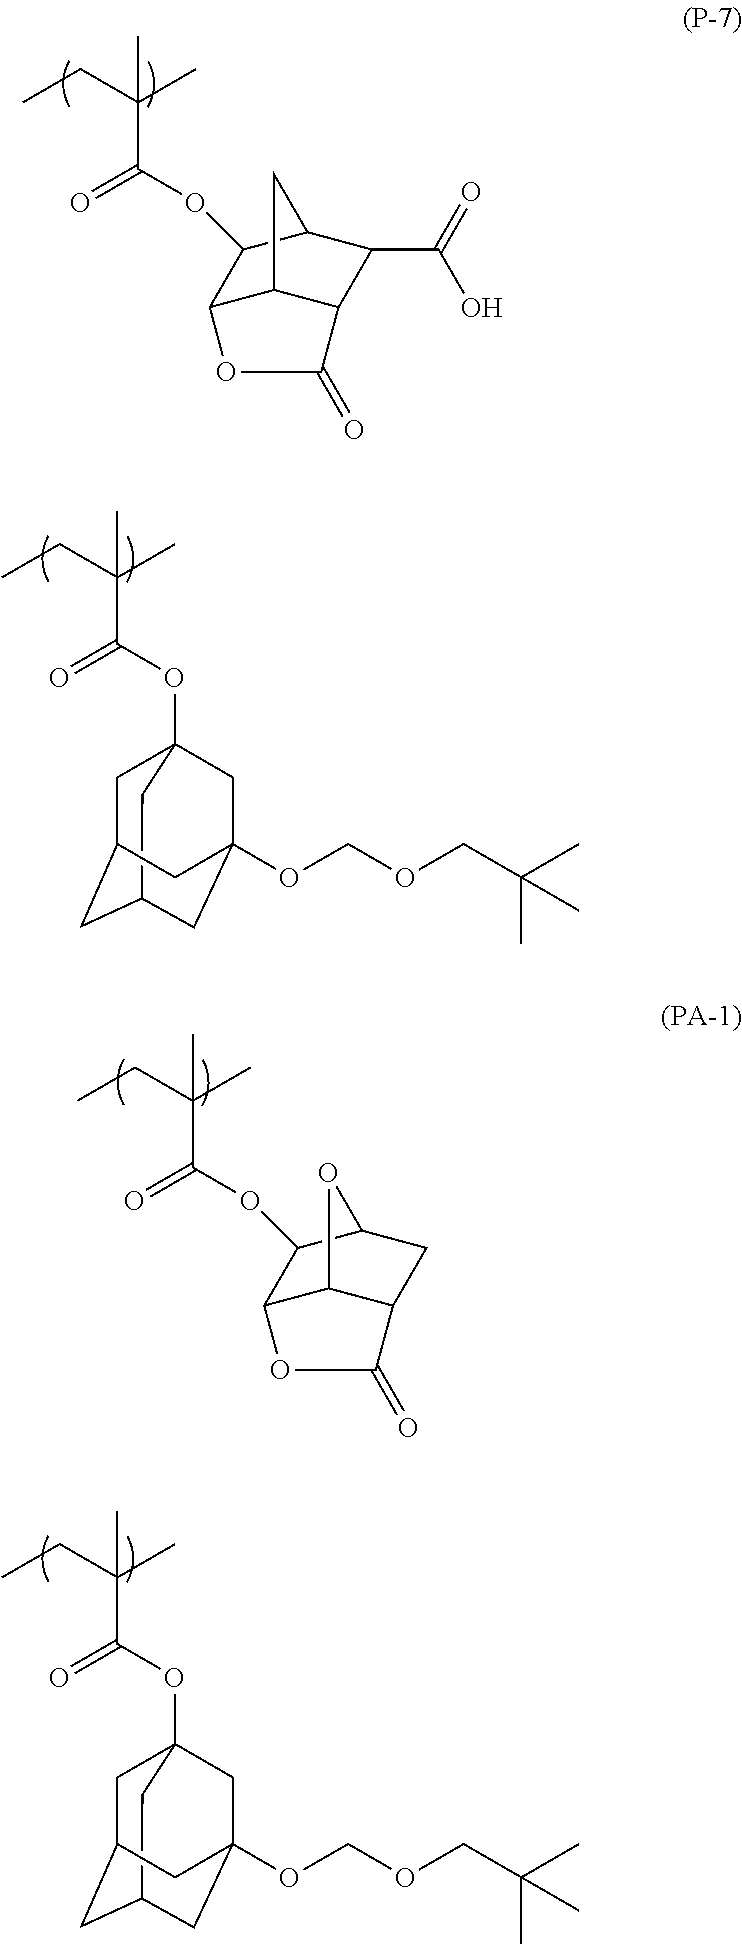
C(C(OC1C2C3C(C(C(=O)O)C1C3)C(=O)O2)=O)(C)(C)CC.C(C(OC1C2C3C(CC1O3)C(=O)O2)=O)(C)(C)CC.C12CC3(OC(C(C)(C)CC)=O)CC(C1)CC(OCOCC(C)(C)C)(C3)C2.C12CC3(OC(C(C)(C)CC)=O)CC(C1)CC(OCOCC(C)(C)C)(C3)C2
